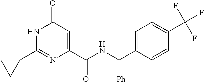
C1(=O)C=C(C(NC(C2=CC=C(C(F)(F)F)C=C2)[Ph])=O)N=C(C2CC2)N1
